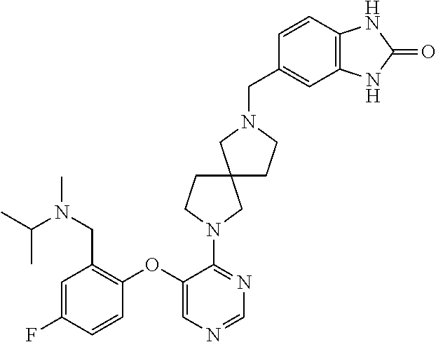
C1(OC2=C(CN(C(C)C)C)C=C(F)C=C2)=CN=CN=C1N1CCC2(C1)CCN(CC1=CC3=C(C=C1)NC(=O)N3)C2
